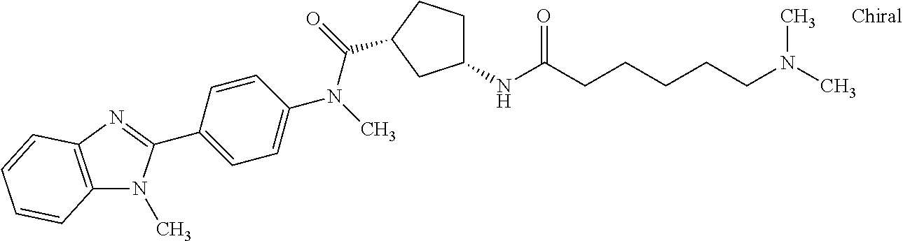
C12=C(N=C(C3=CC=C(N(C)C(=O)C4CCC(NC(CCCCCN(C)C)=O)C4)C=C3)N1C)C=CC=C2
